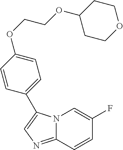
N12C(=NC=C1C1=CC=C(OCCOC3CCOCC3)C=C1)C=CC(F)=C2
